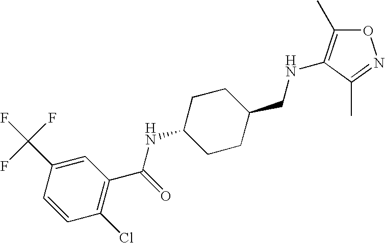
C1(C(F)(F)F)=CC(C(=O)NC2CCC(CNC3=C(C)ON=C3C)CC2)=C(Cl)C=C1
